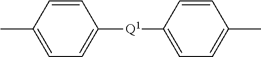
C1(C)=CC=C([Q1]C2=CC=C(C)C=C2)C=C1
